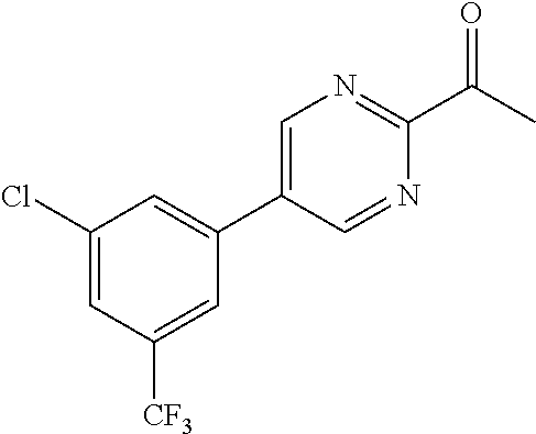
C1=C(C2=CC(Cl)=CC([CF3])=C2)C=NC(C(=O)C)=N1
